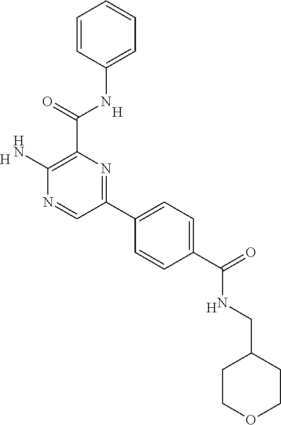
[H].[H].C1=CC(NC(C2=C(N)N=CC(C3=CC=C(C(NCC4CCOCC4)=O)C=C3)=N2)=O)=CC=C1.[H]
